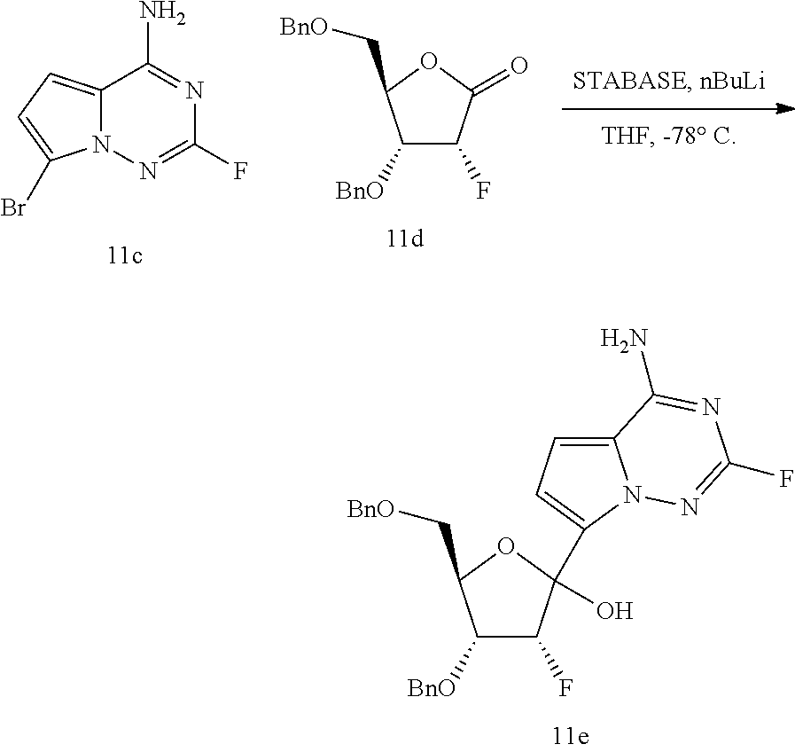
C1([BnO])C(F)C(=O)OC1C[BnO].C12=CC=C(Br)N1N=C(F)N=C2N.C1([BnO])C(F)C(C2=CC=C3N2N=C(F)N=C3N)(O)OC1C[BnO]
